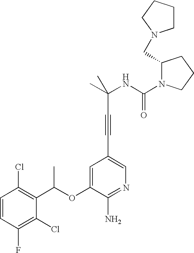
C1=CC(Cl)=C(C(OC2=CC(C#CC(NC(=O)N3C(CN4CCCC4)CCC3)(C)C)=CN=C2N)C)C(Cl)=C1F
